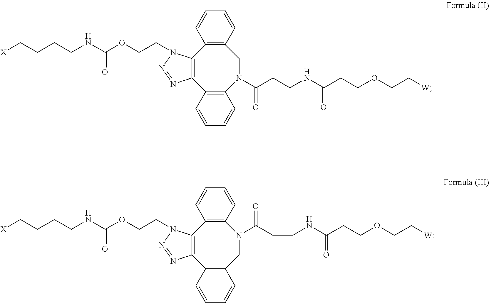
C12=C(C3=C(N(C(CCNC(CCOCC[W])=O)=O)CC4=C1C=CC=C4)C=CC=C3)N=NN2CCOC(NCCCC[X])=O.C12=C(C3=C(CN(C(=O)CCNC(CCOCC[W])=O)C4=C1C=CC=C4)C=CC=C3)N=NN2CCOC(NCCCC[X])=O
